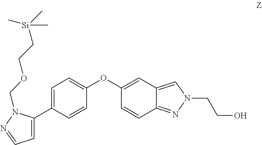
C1=C(C2=CC=NN2COCC[Si](C)(C)C)C=CC(OC2=CC3=CN(CCO)N=C3C=C2)=C1
